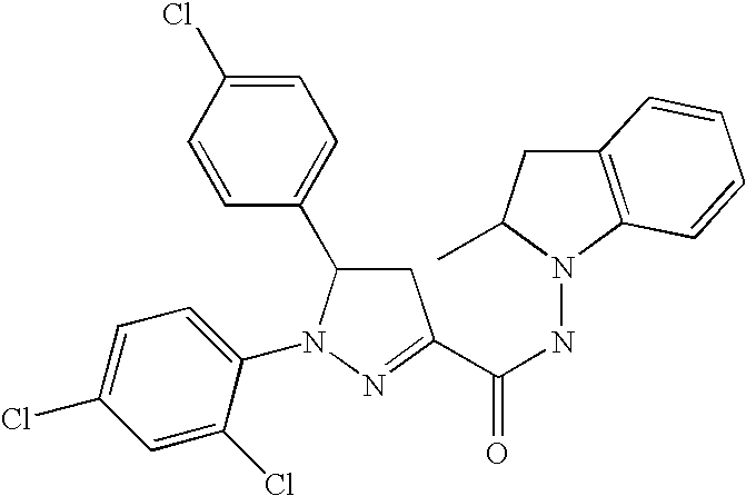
C1=C(Cl)C=CC(C2CC(C(NN3C(C)CC4=C3C=CC=C4)=O)=NN2C2=CC=C(Cl)C=C2Cl)=C1
